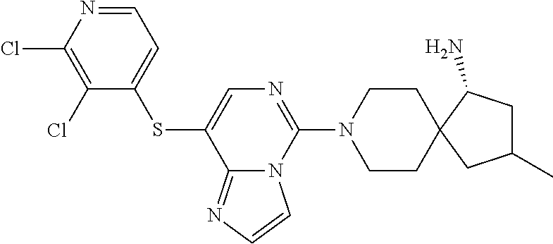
C12=NC=CN1C(N1CCC3(CC1)C(N)CC(C)C3)=NC=C2SC1=CC=NC(Cl)=C1Cl
